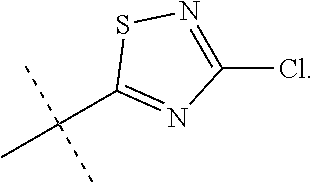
ClC1=NSC(C(C)(C)C)=N1
